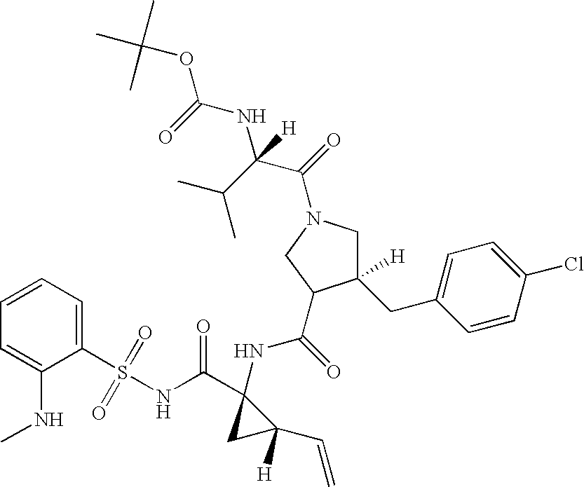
C1=C(NC)C(S(NC(C2(NC(=O)C3C(CC4=CC=C(Cl)C=C4)([H])CN(C(=O)C(C(C)C)(NC(=O)OC(C)(C)C)[H])C3)CC2(C=C)[H])=O)(=O)=O)=CC=C1
